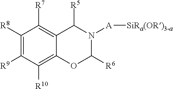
C1([R10])=C2C(=C([R7])C([R8])=C1[R9])C([R5])N([A][SiRa(OR)3-a])C([R6])O2
